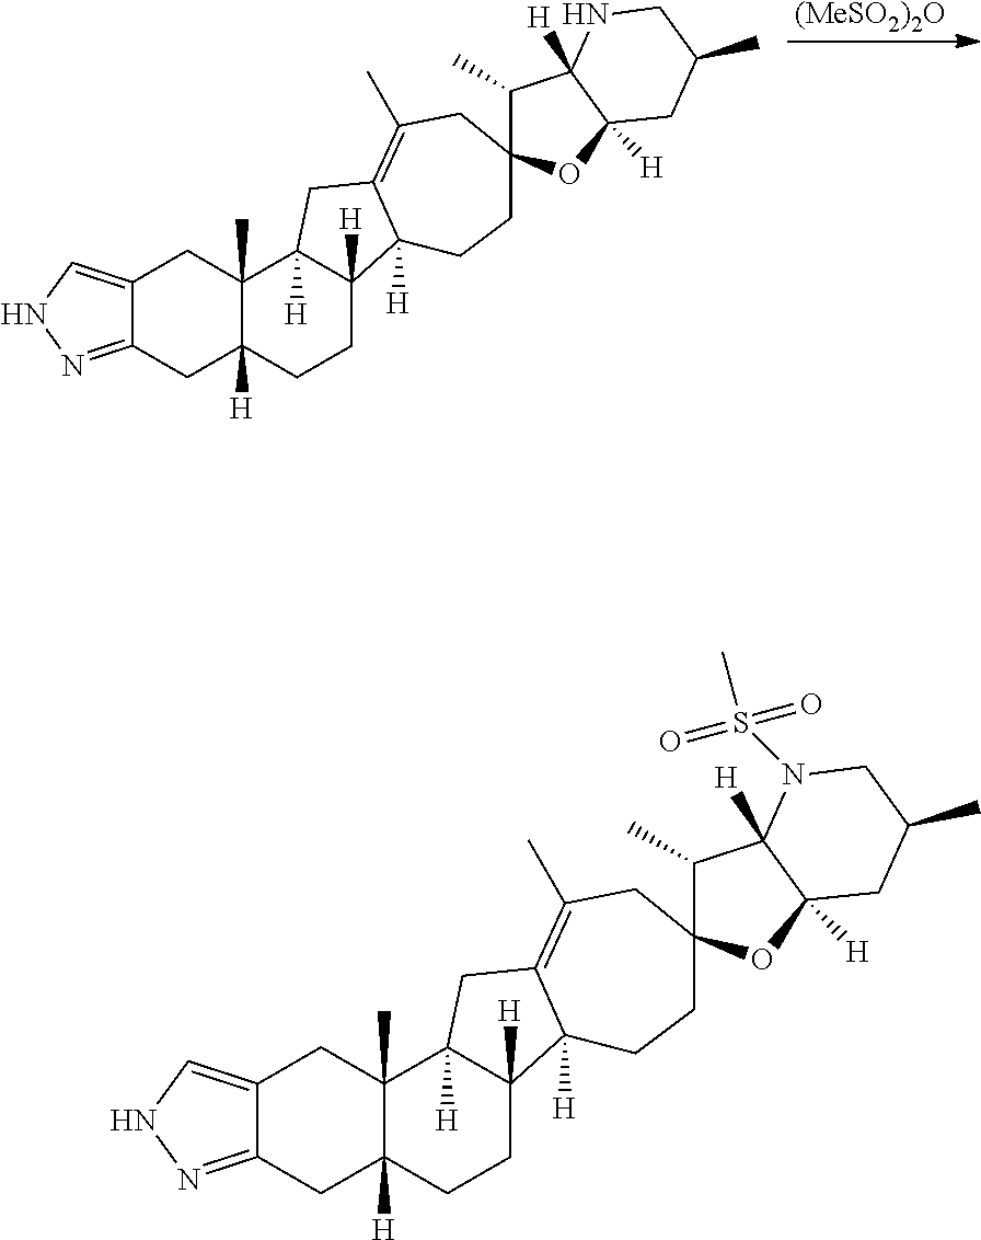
C12=CNN=C1CC1([H])C(C)(C2)C2([H])C([H])(CC1)C1([H])C(=C(C)CC3(CC1)C(C)C1([H])C([H])(O3)CC(C)CN1)C2.[(MeSO2)2O].C12=CNN=C1CC1([H])C(C)(C2)C2([H])C([H])(CC1)C1([H])C(=C(C)CC3(CC1)C(C)C1([H])C([H])(O3)CC(C)CN1S(C)(=O)=O)C2
